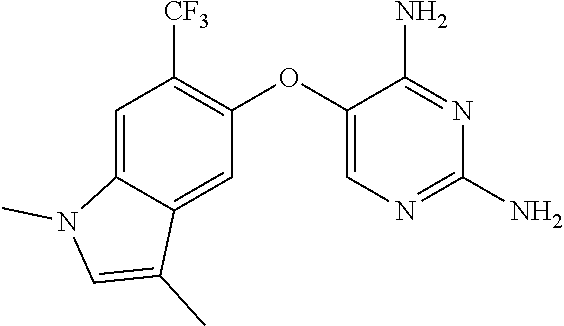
C1=C2C(=CC(OC3=CN=C(N)N=C3N)=C1[CF3])C(C)=CN2C
